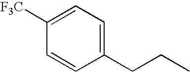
C1=C([F3C])C=CC(CCC)=C1
